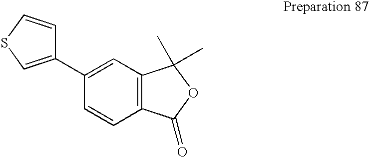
C1(C2=CSC=C2)=CC2=C(C=C1)C(=O)OC2(C)C
